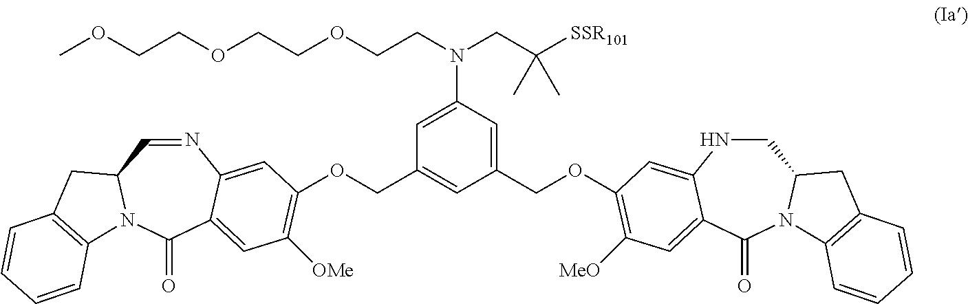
O(C1=C([MeO])C=C2C(=C1)NCC1N(C2=O)C2=C(C1)C=CC=C2)CC1=CC(N(CC([SSR101])(C)C)CCOCCOCCOC)=CC(COC2=C([OMe])C=C3C(=C2)N=CC2N(C3=O)C3=C(C2)C=CC=C3)=C1
